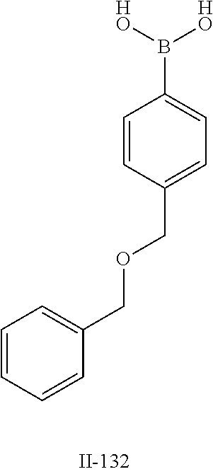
C1(COCC2=CC=C(B([HO])[HO])C=C2)=CC=CC=C1
